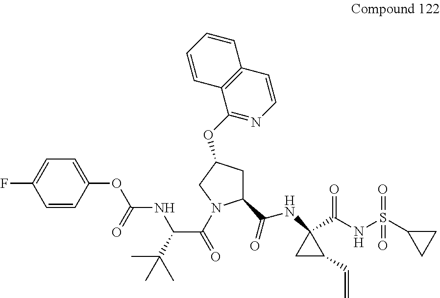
C(NC1(C(NS(=O)(=O)C2CC2)=O)CC1C=C)(=O)C1CC(OC2=NC=CC3=C2C=CC=C3)CN1C(C(NC(=O)OC1=CC=C(F)C=C1)C(C)(C)C)=O
